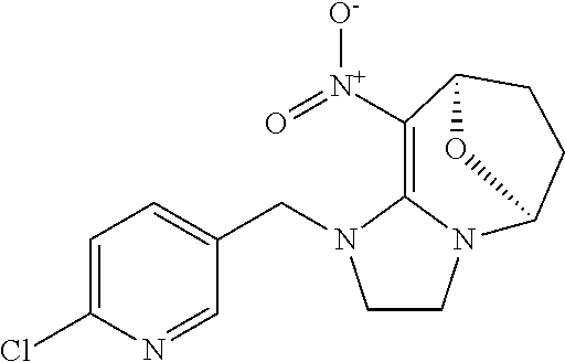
C(C1=CC=C(Cl)N=C1)N1CCN2C1=C([N+](=O)[O-])C1CCC2O1
